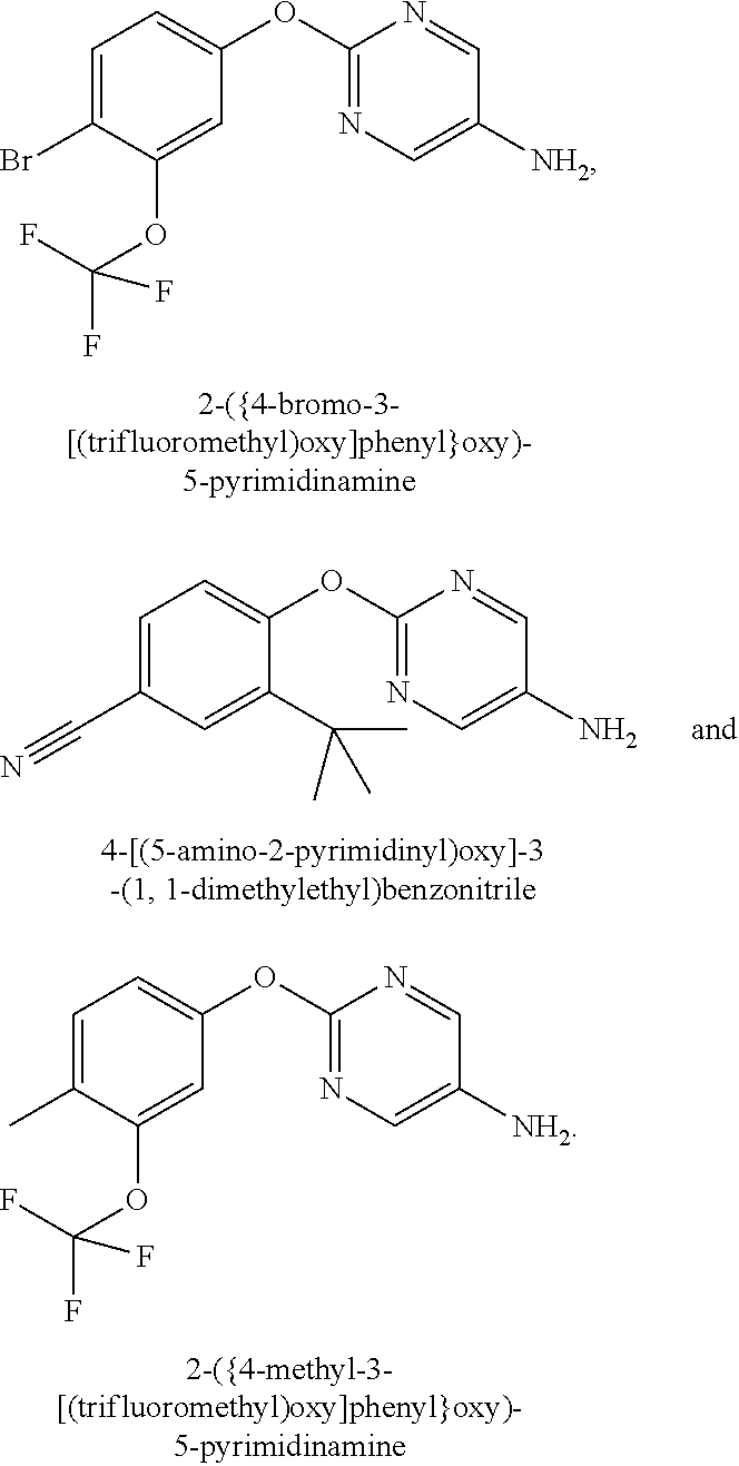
C1(C)=CC=C(OC2=NC=C([NH2])C=N2)C=C1OC(F)(F)F.C1(Br)=CC=C(OC2=NC=C([NH2])C=N2)C=C1OC(F)(F)F.C1(C#N)=CC=C(OC2=NC=C(N)C=N2)C(C(C)(C)C)=C1
